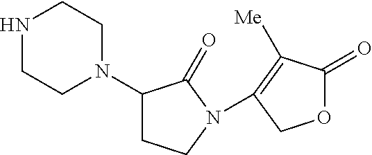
N1CCN(C2CCN(C3=C([Me])C(=O)OC3)C2=O)CC1
